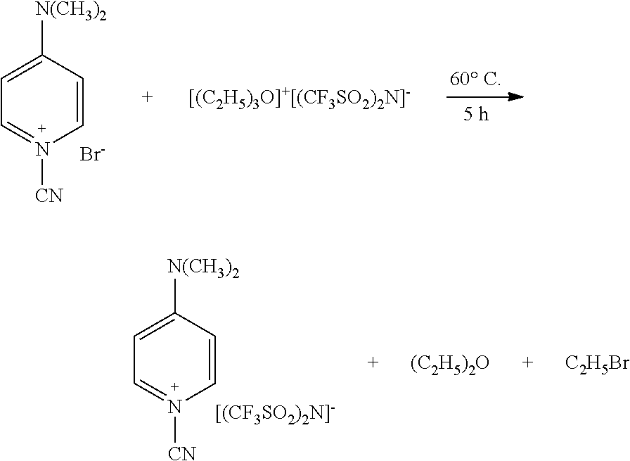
C1=CC([N(CH3)2])=CC=N1[CN].[Br-].C1=CC([N(CH3)2])=CC=N1[CN].[[(CF3SO2)2N]-].[(C2H5)2O].[C2H5Br]
